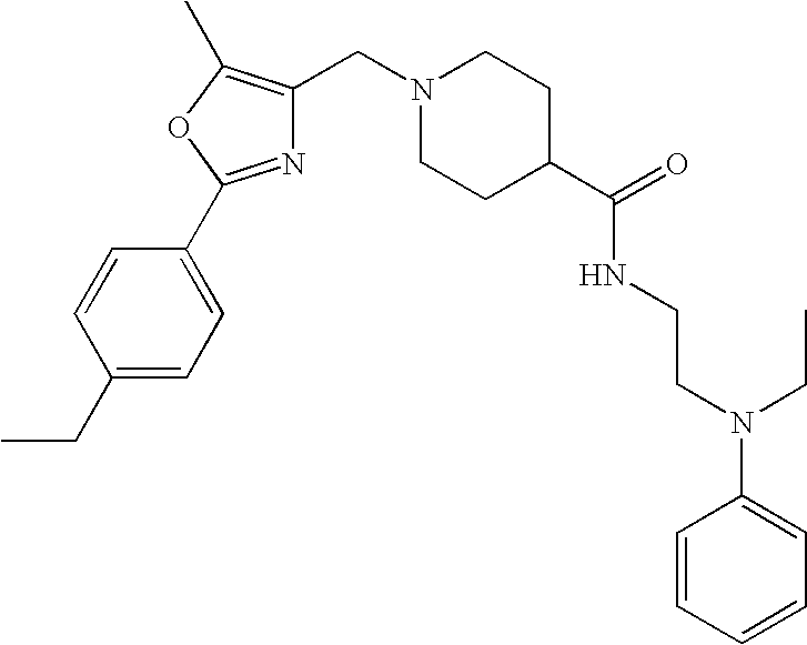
C1(CC)=CC=C(C2=NC(CN3CCC(C(=O)NCCN(C4=CC=CC=C4)CC)CC3)=C(C)O2)C=C1
